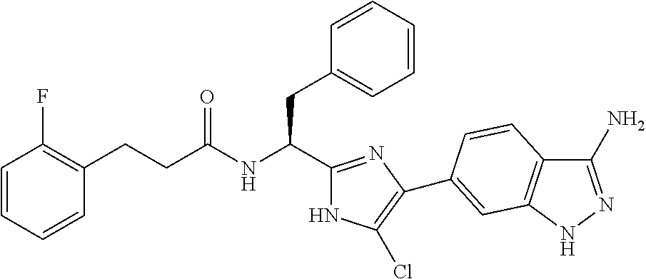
C(NC(CC1=CC=CC=C1)C1=NC(C2=CC3=C(C(N)=NN3)C=C2)=C(Cl)N1)(=O)CCC1=C(F)C=CC=C1
